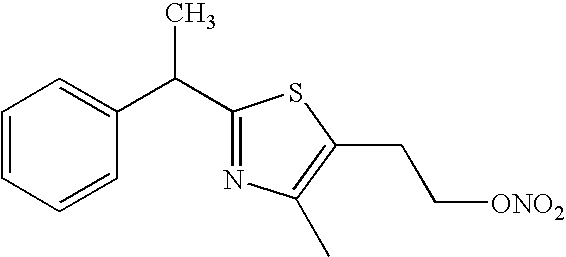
C1=CC=CC(C(C2=NC(C)=C(CC[ONO2])S2)C)=C1
